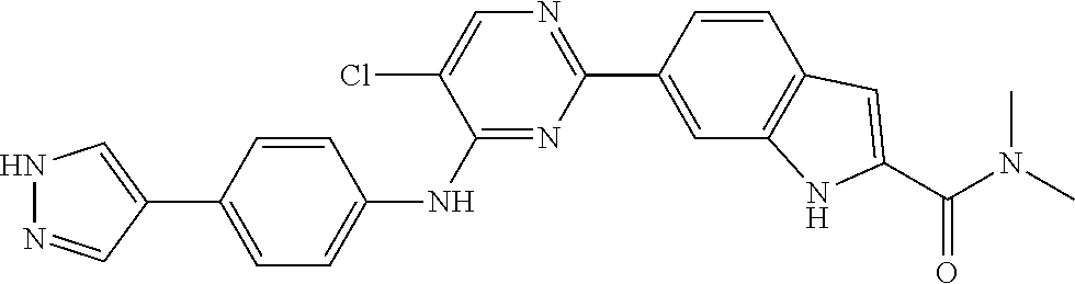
N(C)(C(C1=CC2=C(C=C(C3=NC=C(Cl)C(NC4=CC=C(C5=CNN=C5)C=C4)=N3)C=C2)N1)=O)C
